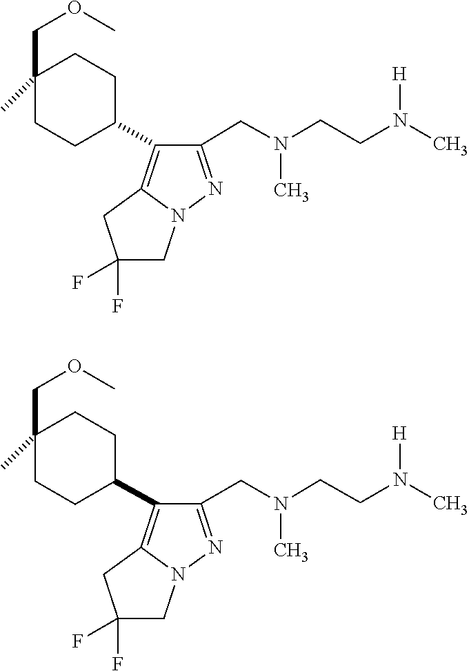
[H]N(C)CCN(C)CC1=NN2C(=C1C1CCC(C)(COC)CC1)CC(F)(F)C2.N([H])(CCN(C)CC1=NN2C(=C1C1CCC(C)(COC)CC1)CC(F)(F)C2)C
